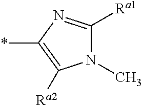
N1(C)C([Ra1])=NC(*)=C1[Ra2]
